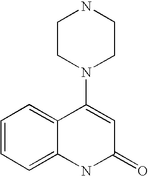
C1=CC=C2C(=C1)C(N1CCNCC1)=CC(=O)N2
